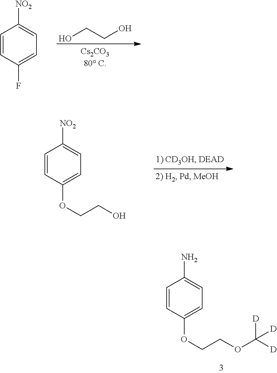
OCCO.C1=CC(F)=CC=C1[NO2].C1=CC(OCCO)=CC=C1[NO2].C1=CC(OCCOC([D])([D])[D])=CC=C1N
